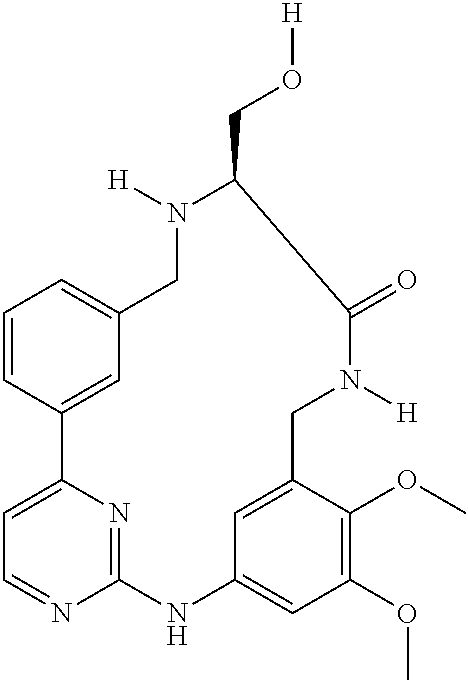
C1=CC2=CC(=C1)CN([H])C(CO[H])C(=O)N([H])CC1=CC(=CC(OC)=C1OC)NC1=NC2=CC=N1
